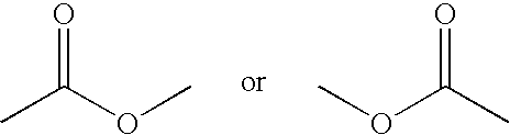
CC(OC)=O.CC(OC)=O
